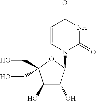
C1(O)C(O)C(N2C(=O)NC(=O)C=C2)OC1(CO)CO
